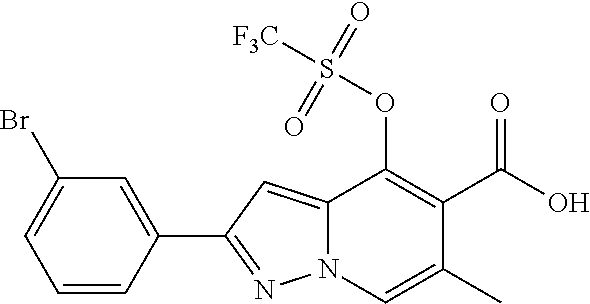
C1=CC(C2=NN3C(=C2)C(OS([F3C])(=O)=O)=C(C(O)=O)C(C)=C3)=CC(Br)=C1
